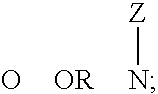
[Z]N.[OR].O
